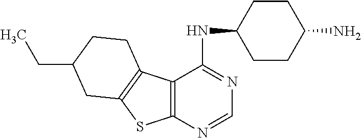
C12=C(N=CN=C1NC1CCC(N)CC1)SC1=C2CCC(CC)C1
